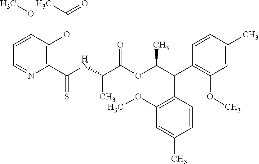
C1=C(OC)C(OC(C)=O)=C(C(NC(C(OC(C(C2=C(OC)C=C(C)C=C2)C2=C(OC)C=C(C)C=C2)C)=O)C)=S)N=C1
